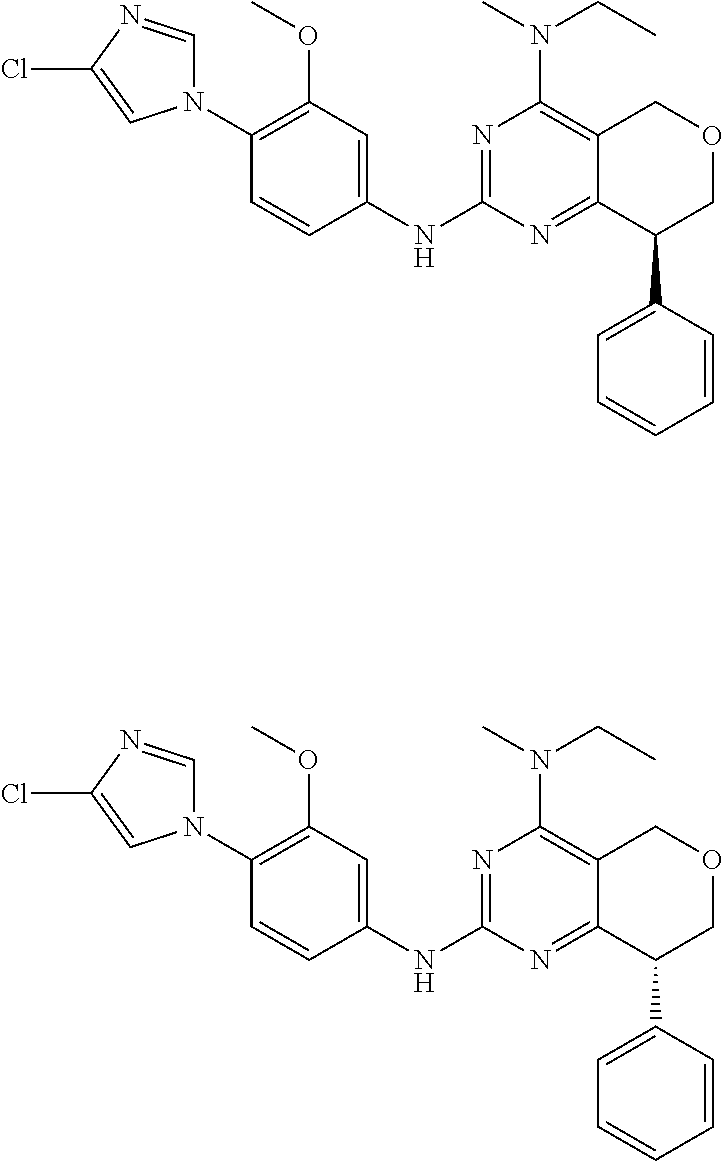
N1(C2=C(OC)C=C(NC3=NC(N(C)CC)=C4C(=N3)C(C3=CC=CC=C3)COC4)C=C2)C=NC(Cl)=C1.N1(C2=C(OC)C=C(NC3=NC(N(C)CC)=C4C(=N3)C(C3=CC=CC=C3)COC4)C=C2)C=NC(Cl)=C1
